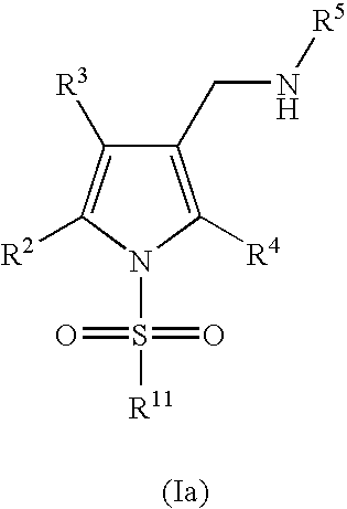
C1(CN[R5])=C([R4])N(S([R11])(=O)=O)C([R2])=C1[R3]
